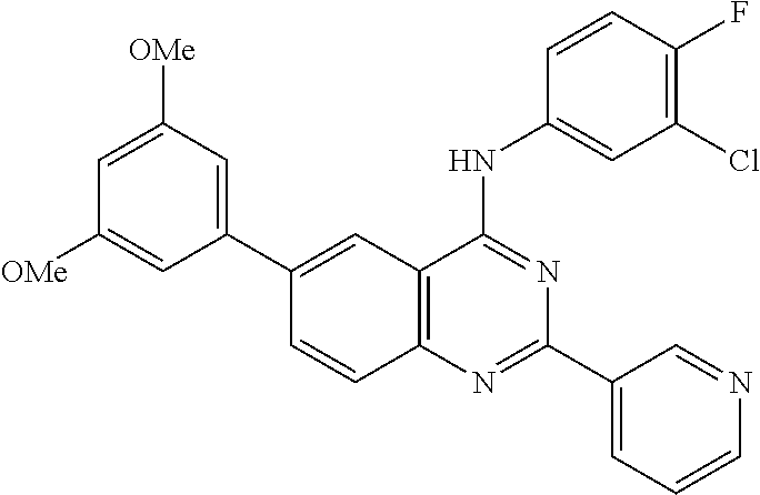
C1(C2=CC([OMe])=CC([OMe])=C2)=CC2=C(C=C1)N=C(C1=CC=CN=C1)N=C2NC1=CC(Cl)=C(F)C=C1
